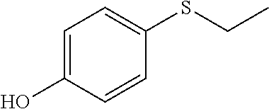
C1=C(O)C=CC(SCC)=C1
